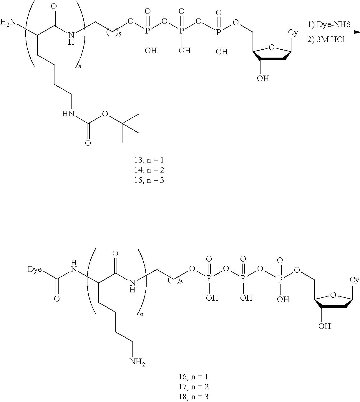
N(CCOP(OP(OP(OCC1C(O)CC([Cy])O1)(=O)O)(=O)O)(=O)O)C(C(N)CCCCNC(=O)OC(C)(C)C)=O.N(CCOP(OP(OP(OCC1C(O)CC([Cy])O1)(=O)O)(=O)O)(=O)O)C(C(NC([Dye])=O)CCCCN)=O
